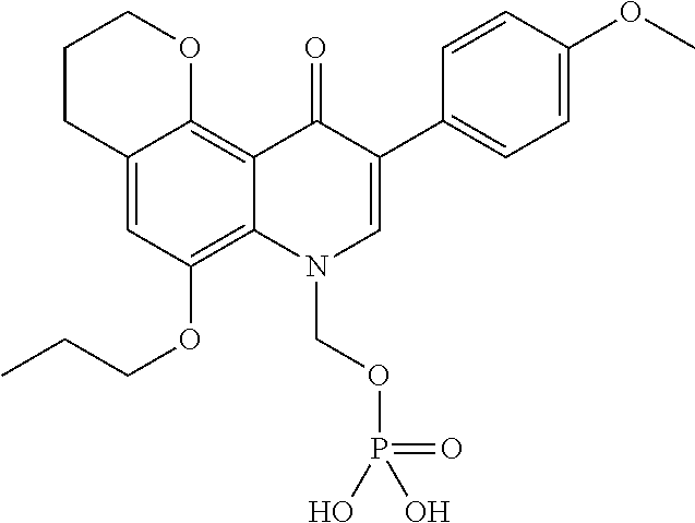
C12=CC(OCCC)=C3C(=C1OCCC2)C(=O)C(C1=CC=C(OC)C=C1)=CN3COP(=O)(O)O
